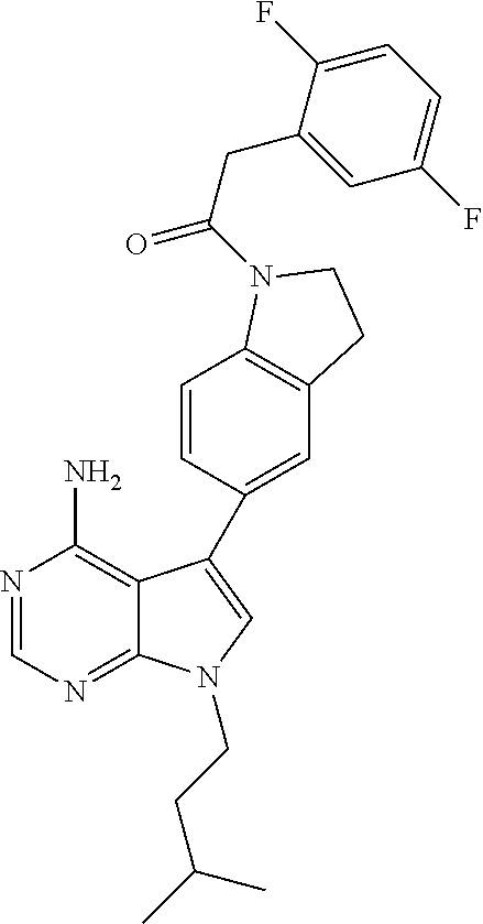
C12=NC=NC(N)=C1C(C1=CC3=C(C=C1)N(C(=O)CC1=CC(F)=CC=C1F)CC3)=CN2CCC(C)C
